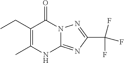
CC1=C(CC)C(=O)N2C(=NC(C(F)(F)F)=N2)N1
